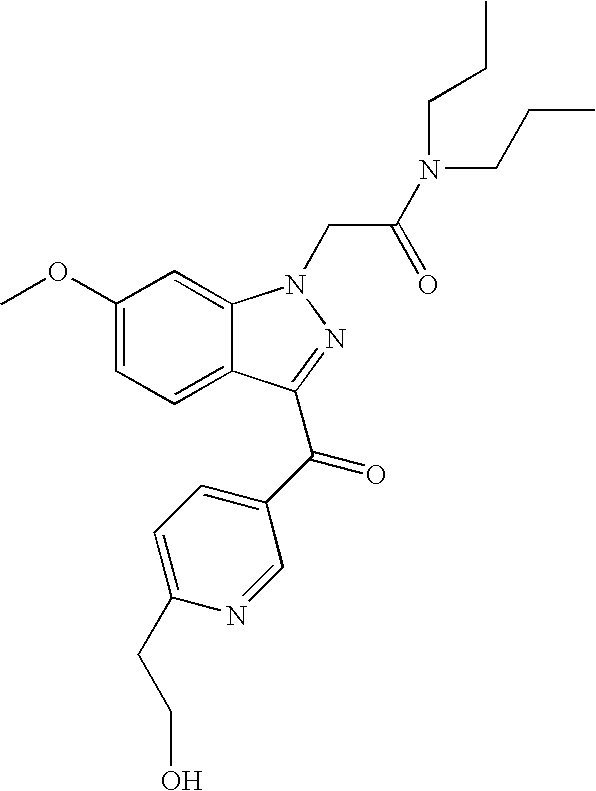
C1(OC)=CC=C2C(=C1)N(CC(N(CCC)CCC)=O)N=C2C(C1=CC=C(CCO)N=C1)=O
